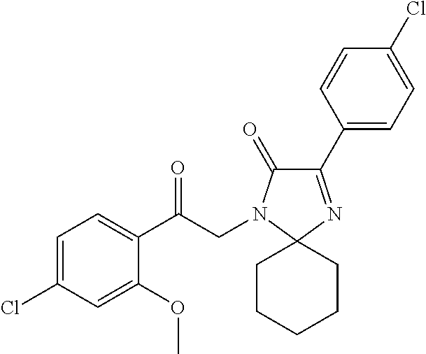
C1=C(Cl)C=C(OC)C(C(CN2C(=O)C(C3=CC=C(Cl)C=C3)=NC23CCCCC3)=O)=C1
